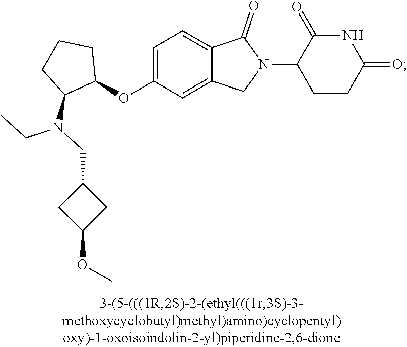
C1=C(OC2CCCC2N(CC2CC(OC)C2)CC)C=C2C(=C1)C(=O)N(C1CCC(=O)NC1=O)C2
